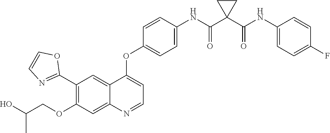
C12=CC(C3=NC=CO3)=C(OCC(O)C)C=C1N=CC=C2OC1=CC=C(NC(C2(C(NC3=CC=C(F)C=C3)=O)CC2)=O)C=C1
